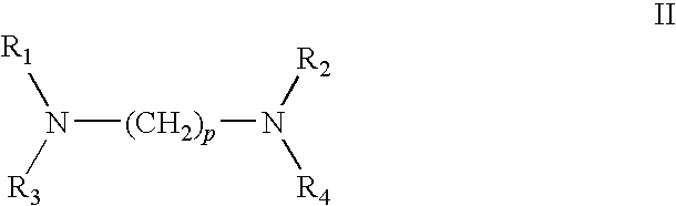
N([(CH2)p]N([R2])[R4])([R3])[R1]
